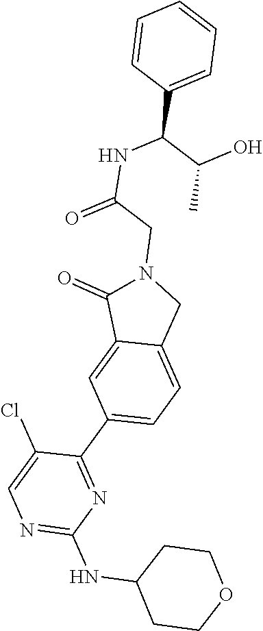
N1=C(NC2CCOCC2)N=C(C2=CC=C3C(=C2)C(=O)N(CC(=O)NC(C(C)O)C2=CC=CC=C2)C3)C(Cl)=C1
